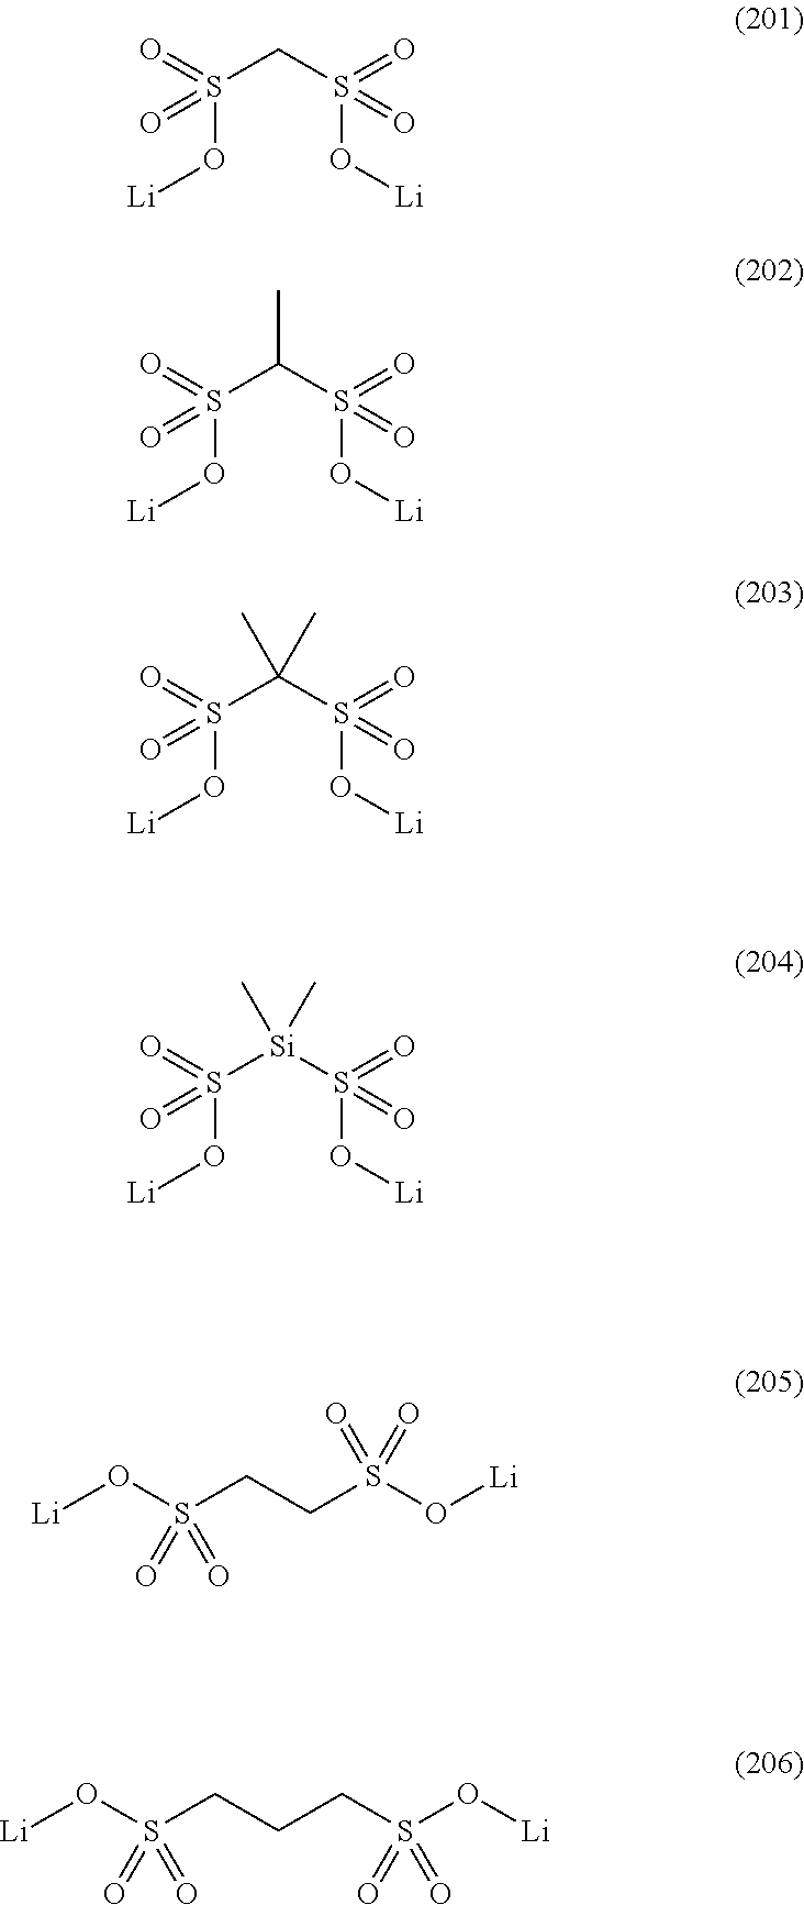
O=S(CS(=O)(O[Li])=O)(O[Li])=O.O=S(C(S(=O)(O[Li])=O)C)(O[Li])=O.O=S(C(S(=O)(O[Li])=O)(C)C)(O[Li])=O.O=S([Si](S(=O)(O[Li])=O)(C)C)(O[Li])=O.[Li]OS(CCS(O[Li])(=O)=O)(=O)=O.[Li]OS(CCCS(O[Li])(=O)=O)(=O)=O
